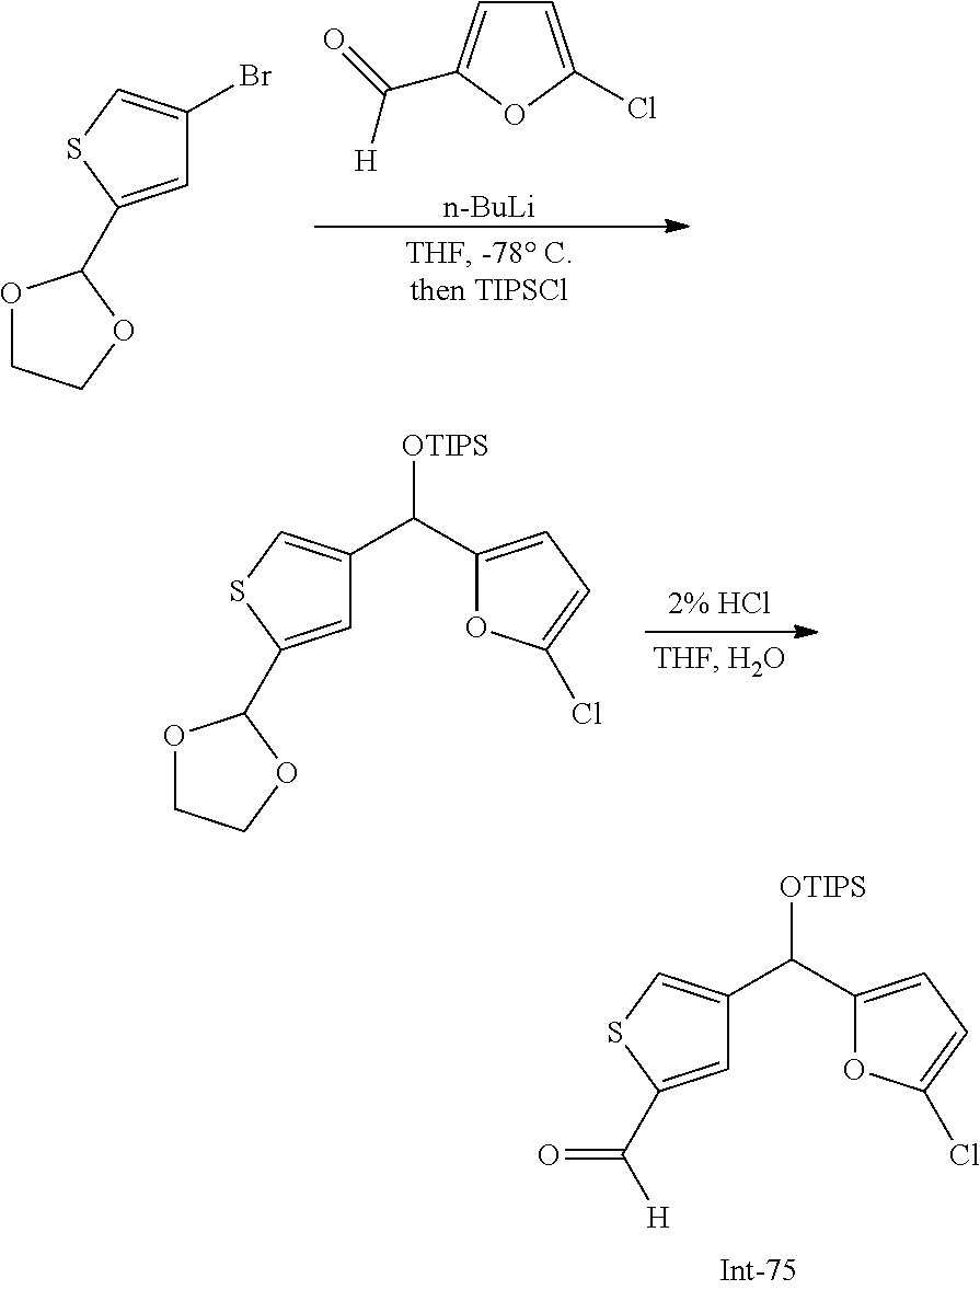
C1=C(Cl)OC(C([H])=O)=C1.[n-BuLi].O1CCOC1C1=CC(Br)=CS1.O1CCOC1C1=CC(C(C2=CC=C(Cl)O2)[OTIPS])=CS1.C(C1=CC(C(C2=CC=C(Cl)O2)[OTIPS])=CS1)([H])=O
